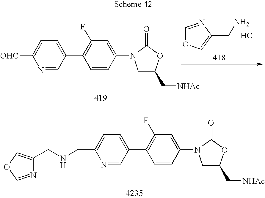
C(C1=CC=C(C2=C(F)C=C(N3CC(C[NHAc])OC3=O)C=C2)C=N1)NCC1=COC=N1.[OHC]C1=CC=C(C2=C(F)C=C(N3CC(C[NHAc])OC3=O)C=C2)C=N1.C1=NC(CN)=CO1.Cl
